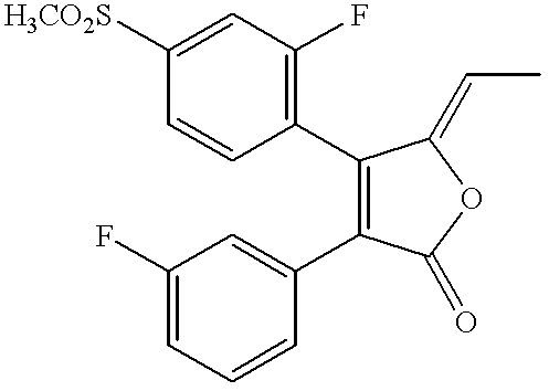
C1=CC([H3CO2S])=CC(F)=C1C1=C(C2=CC(F)=CC=C2)C(=O)OC1=CC
